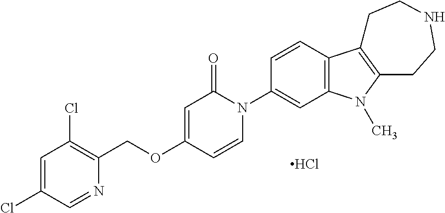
C1=C(Cl)C=NC(COC2=CC(=O)N(C3=CC4=C(C=C3)C3=C(N4C)CCNCC3)C=C2)=C1Cl.Cl
